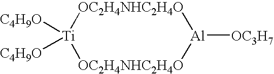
[OC2H4NHC2H4O]1[Ti]([C4H9O])([C4H9O])[OC2H4NHC2H4O][Al]1[OC3H7]
